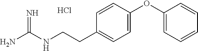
C(CNC(N)=N)C1=CC=C(OC2=CC=CC=C2)C=C1.Cl
